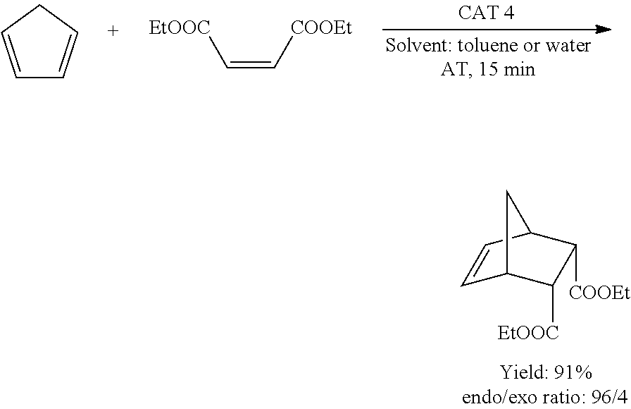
C1=CCC=C1.C(=C[COOEt])[EtOOC].C1=CC2C([COOEt])C([EtOOC])C1C2
